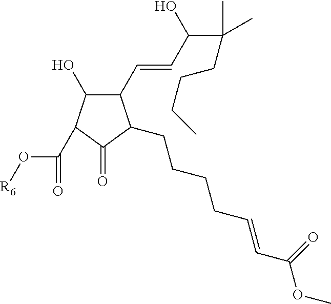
C1(C=CC(C(C)(C)CCCC)O)C(O)C(C(O[R6])=O)C(=O)C1CCCCC=CC(OC)=O
